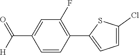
C1=CC(C2=CC=C(Cl)S2)=C(F)C=C1C([H])=O
